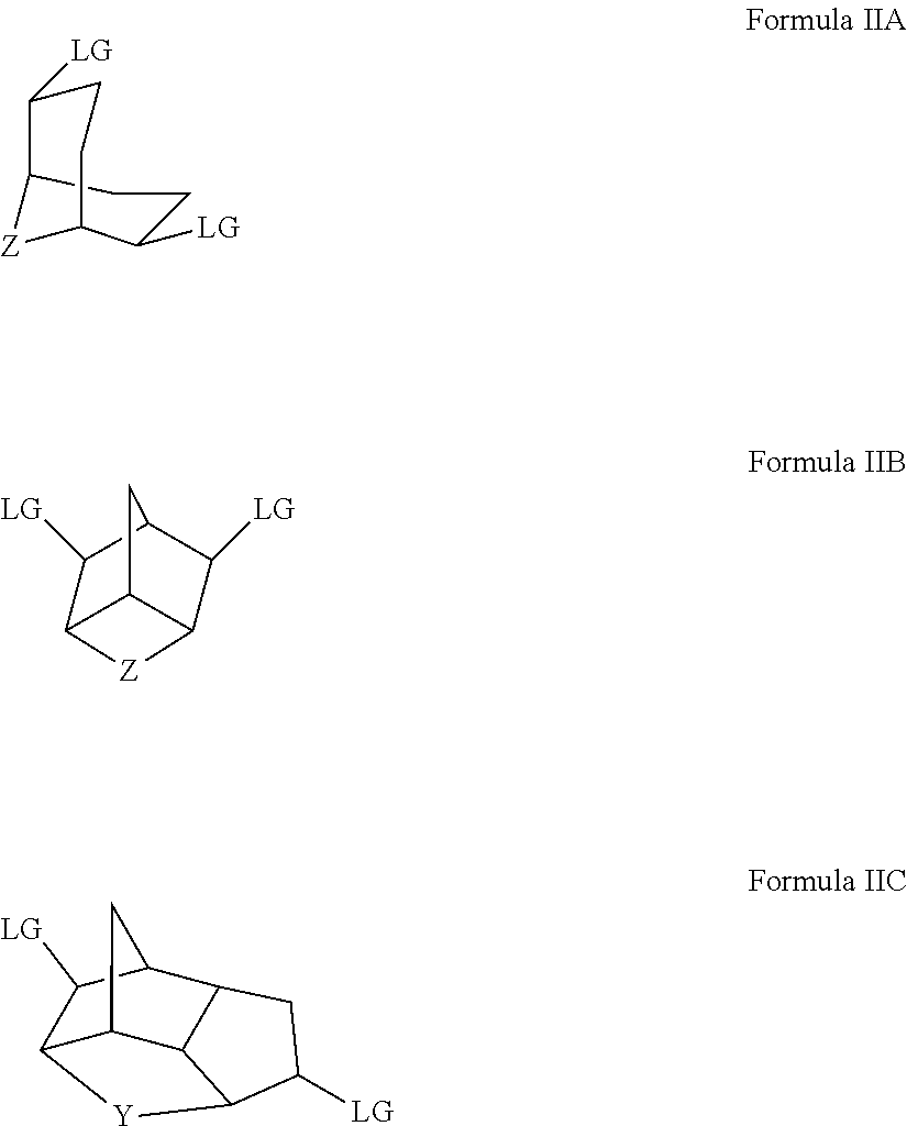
C12C3C4C(C(C1[LG])C3)CC([LG])C4[Y]2.C1([LG])C2[Z]C(CC1)C([LG])CC2.C1([LG])C2CC3C(C2[LG])[Z]C13
